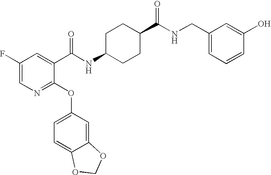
N1=C(OC2=CC=C3C(=C2)OCO3)C(C(NC2CCC(C(NCC3=CC=CC(O)=C3)=O)CC2)=O)=CC(F)=C1
